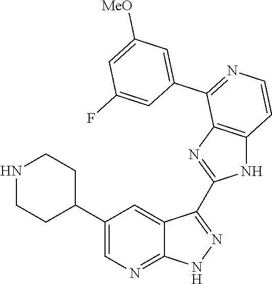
N1CCC(C2=CN=C3C(=C2)C(C2=NC4=C(N2)C=CN=C4C2=CC([MeO])=CC(F)=C2)=NN3)CC1
